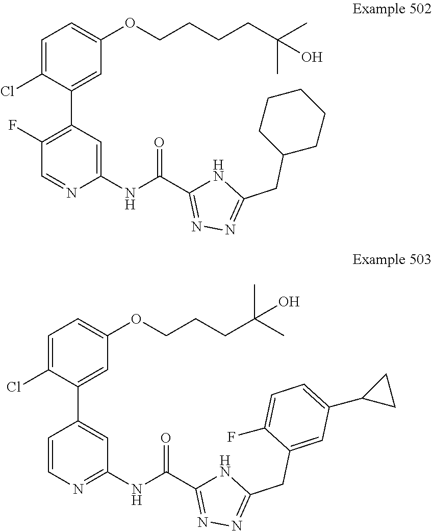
C1=C(Cl)C(C2=C(F)C=NC(NC(=O)C3=NN=C(CC4CCCCC4)N3)=C2)=CC(OCCCCC(C)(O)C)=C1.C1=C(Cl)C(C2=CC(NC(=O)C3=NN=C(CC4=CC(C5CC5)=CC=C4F)N3)=NC=C2)=CC(OCCCC(C)(O)C)=C1
